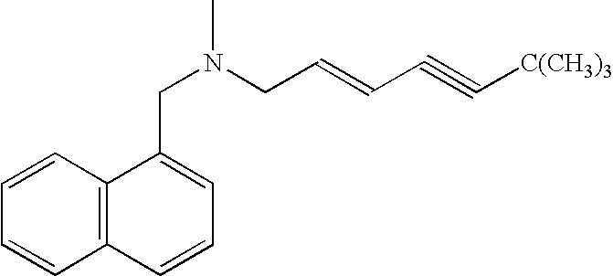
C12=C(C=CC=C1)C(CN(C)CC=CC#C[C(CH3)3])=CC=C2
